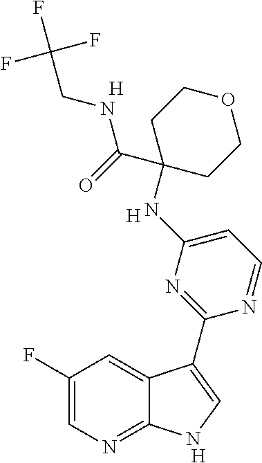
C1(F)=CN=C2C(=C1)C(C1=NC(NC3(C(=O)NCC(F)(F)F)CCOCC3)=CC=N1)=CN2.[H].[H].[H]
